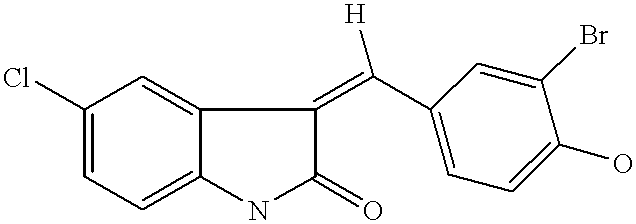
C1(Cl)=CC=C2C(=C1)C(=C(C1=CC=C(O)C(Br)=C1)[H])C(=O)N2
